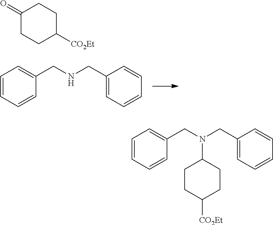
C1=CC=CC(CNCC2=CC=CC=C2)=C1.C1(=O)CCC([CO2Et])CC1.C1=CC=CC(CN(CC2=CC=CC=C2)C2CCC([CO2Et])CC2)=C1
